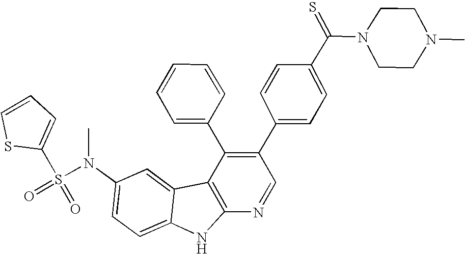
N(C1=CC=C2C(=C1)C1=C(N2)N=CC(C2=CC=C(C(N3CCN(C)CC3)=S)C=C2)=C1C1=CC=CC=C1)(S(=O)(=O)C1=CC=CS1)C
